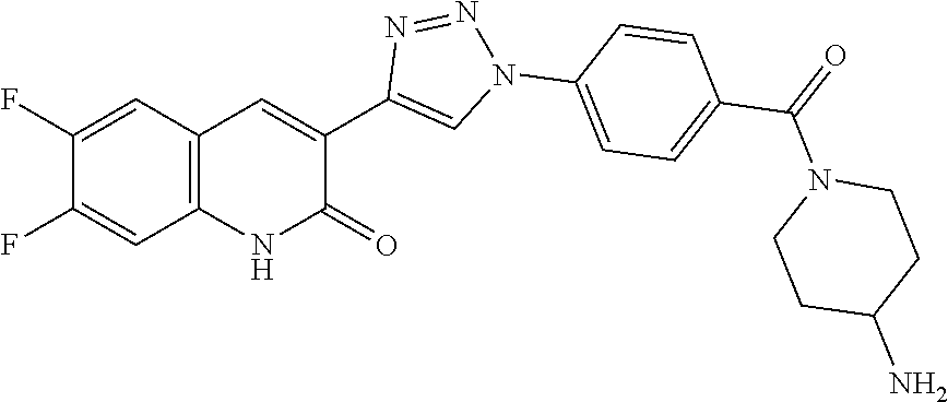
C12=C(C=C(F)C(F)=C1)C=C(C1=CN(C3=CC=C(C(=O)N4CCC(N)CC4)C=C3)N=N1)C(=O)N2
